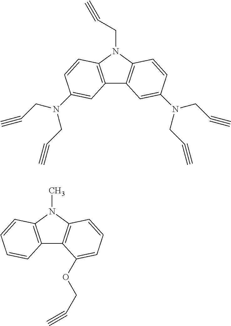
C12=C(N(CC#C)C3=C1C=C(N(CC#C)CC#C)C=C3)C=CC(N(CC#C)CC#C)=C2.C12=C(N(C)C3=C1C(OCC#C)=CC=C3)C=CC=C2
